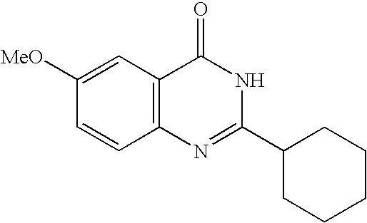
C1CCCC(C2=NC3=C(C(=O)N2)C=C([MeO])C=C3)C1
